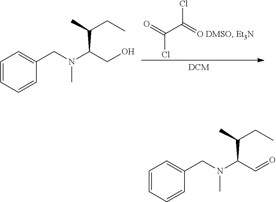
CC(CC)C(CO)N(CC1=CC=CC=C1)C.O=C(C(=O)Cl)Cl.CC(CC)C(C=O)N(CC1=CC=CC=C1)C
